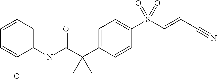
C1=CC(C(C(NC2=CC=CC=C2O)=O)(C)C)=CC=C1S(C=CC#N)(=O)=O
